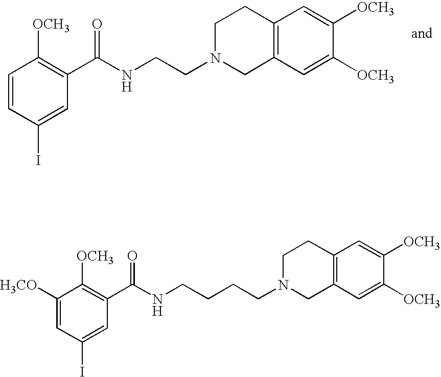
C1=CC(I)=CC(C(NCCN2CC3=C(CC2)C=C([OCH3])C([OCH3])=C3)=O)=C1[OCH3].C1([H3CO])=CC(I)=CC(C(NCCCCN2CC3=C(CC2)C=C([OCH3])C([OCH3])=C3)=O)=C1[OCH3]
